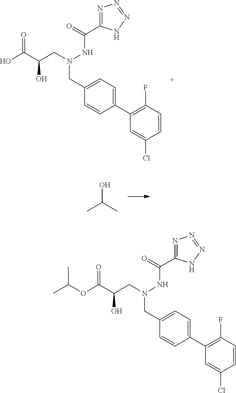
C1=C(Cl)C=CC(F)=C1C1=CC=C(CN(CC(C(O)=O)O)NC(C2=NN=NN2)=O)C=C1.OC(C)C.C1=C(Cl)C=CC(F)=C1C1=CC=C(CN(CC(C(OC(C)C)=O)O)NC(C2=NN=NN2)=O)C=C1
